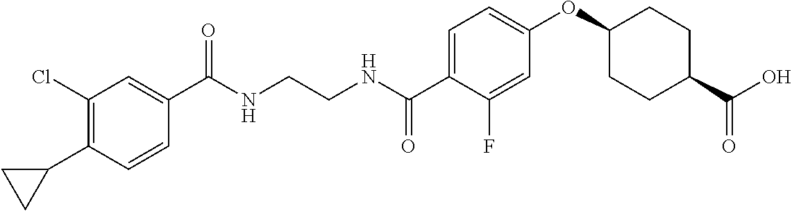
C1(C(NCCNC(C2=CC=C(OC3CCC(C(O)=O)CC3)C=C2F)=O)=O)=CC(Cl)=C(C2CC2)C=C1
